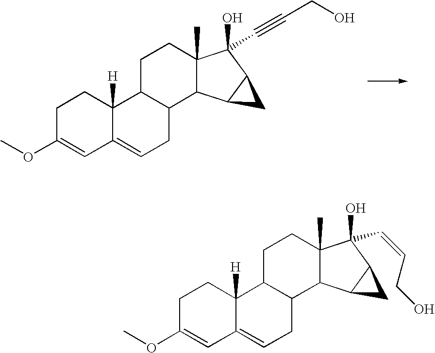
C1C(OC)=CC2=CCC3C(C2([H])C1)CCC1(C)C3C2C(C1(O)C#CCO)C2.C1C(OC)=CC2=CCC3C(C2([H])C1)CCC1(C)C3C2C(C2)C1(O)C=CCO
